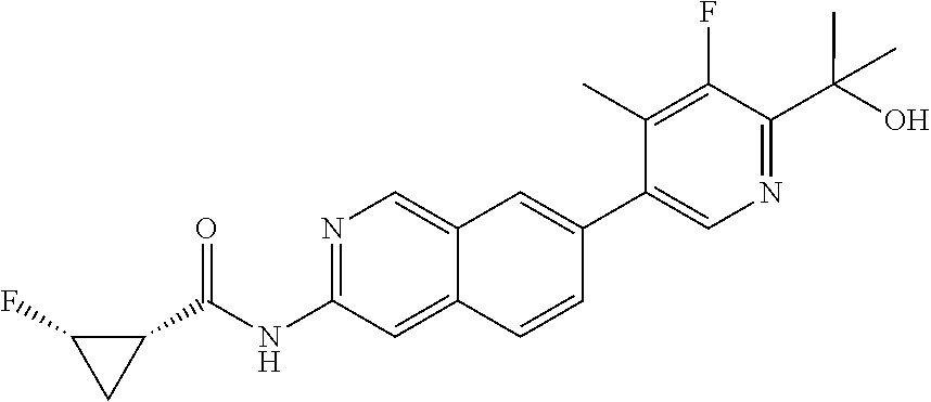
N1=C(NC(C2C(F)C2)=O)C=C2C(=C1)C=C(C1=CN=C(C(C)(O)C)C(F)=C1C)C=C2
